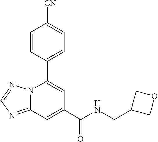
C12=NC=NN1C(C1=CC=C([CN])C=C1)=CC(C(NCC1COC1)=O)=C2
